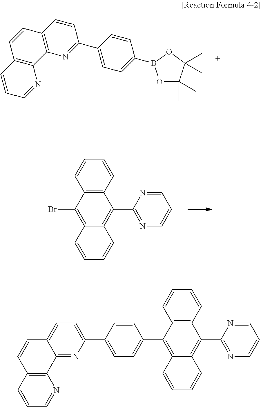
C1=CC2=C(N=C1C1=CC=C(B3OC(C)(C)C(C)(C)O3)C=C1)C1=C(C=C2)C=CC=N1.C12=C(C=CC=C1)C(C1=NC=CC=N1)=C1C(=C2Br)C=CC=C1.C12=C(C=CC=C1)C(C1=NC=CC=N1)=C1C(=C2C2=CC=C(C3=CC=C4C(=N3)C3=C(C=C4)C=CC=N3)C=C2)C=CC=C1
